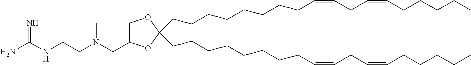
C1C(CN(CCNC(N)=N)C)OC(CCCCCCCCC=CCC=CCCCCC)(CCCCCCCCC=CCC=CCCCCC)O1
